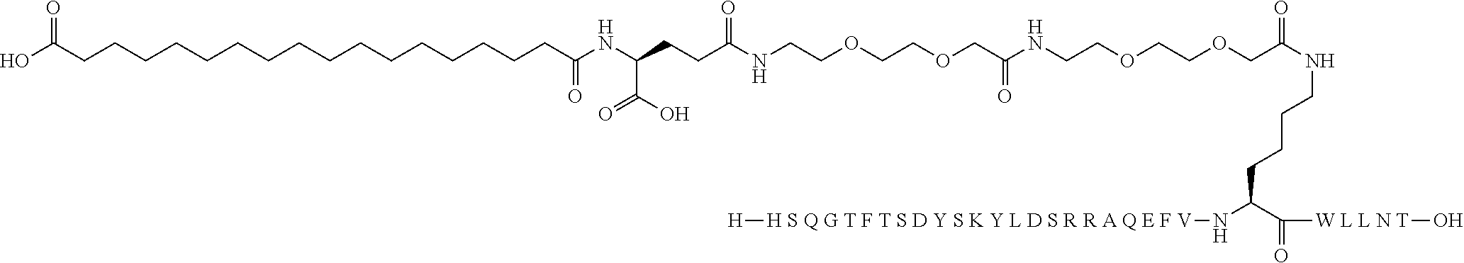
OC(CCCCCCCCCCCCCCCCC(NC(CCC(NCCOCCOCC(NCCOCCOCC(NCCCCC(C(=O)[W L L N T]O)N[H S Q G T F T S D Y S K Y L D S R R A Q E F V][H])=O)=O)=O)C(O)=O)=O)=O
